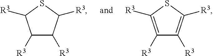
C1([R3])C([R3])C([R3])SC1[R3].C1([R3])=C([R3])SC([R3])=C1[R3]
